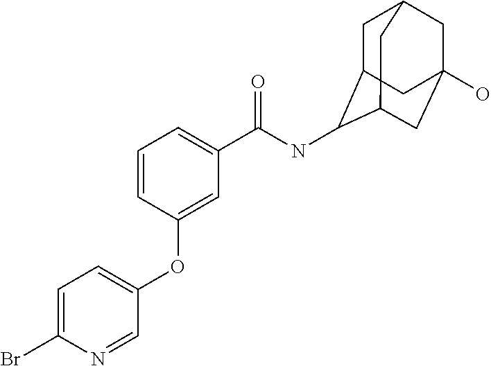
C1C2C(NC(C3=CC=CC(OC4=CC=C(Br)N=C4)=C3)=O)C3CC(O)(CC1C3)C2
